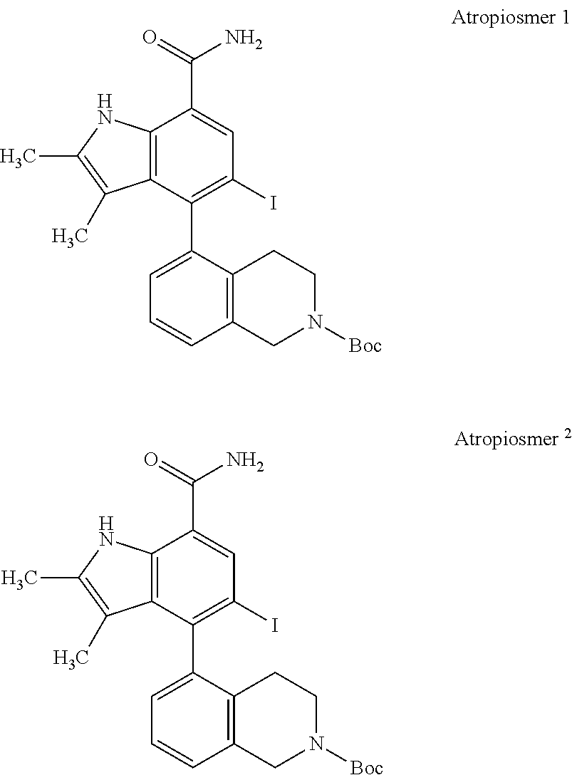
C12=C(C(C3=CC=CC4=C3CCN([Boc])C4)=C(I)C=C1C(=O)N)C(C)=C(C)N2.C12=C(C(C3=CC=CC4=C3CCN([Boc])C4)=C(I)C=C1C(=O)N)C(C)=C(C)N2
